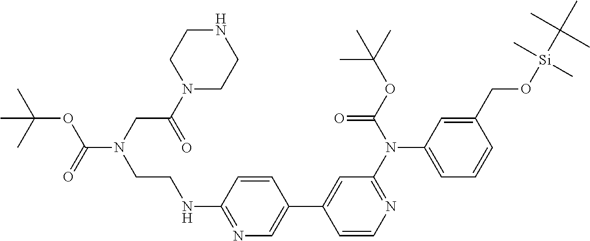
N(CCNC1=NC=C(C2=CC(N(C3=CC=CC(CO[Si](C(C)(C)C)(C)C)=C3)C(OC(C)(C)C)=O)=NC=C2)C=C1)(C(=O)OC(C)(C)C)CC(N1CCNCC1)=O
